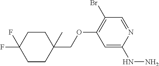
C1=C(NN)N=CC(Br)=C1OCC1(C)CCC(F)(F)CC1
